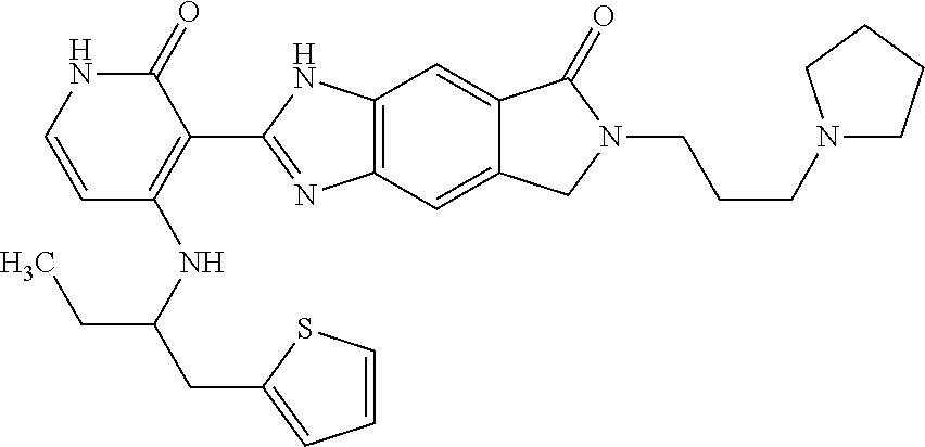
C12=C(C=C3C(=C1)C(=O)N(CCCN1CCCC1)C3)N=C(C1=C(NC(CC3=CC=CS3)CC)C=CNC1=O)N2
